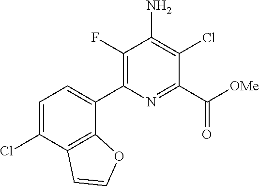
C1(C2=CC=C(Cl)C3=C2OC=C3)=C(F)C(N)=C(Cl)C(C(=O)[OMe])=N1
